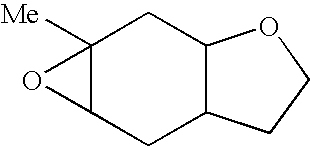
C12([Me])C(CC3C(C1)OCC3)O2
